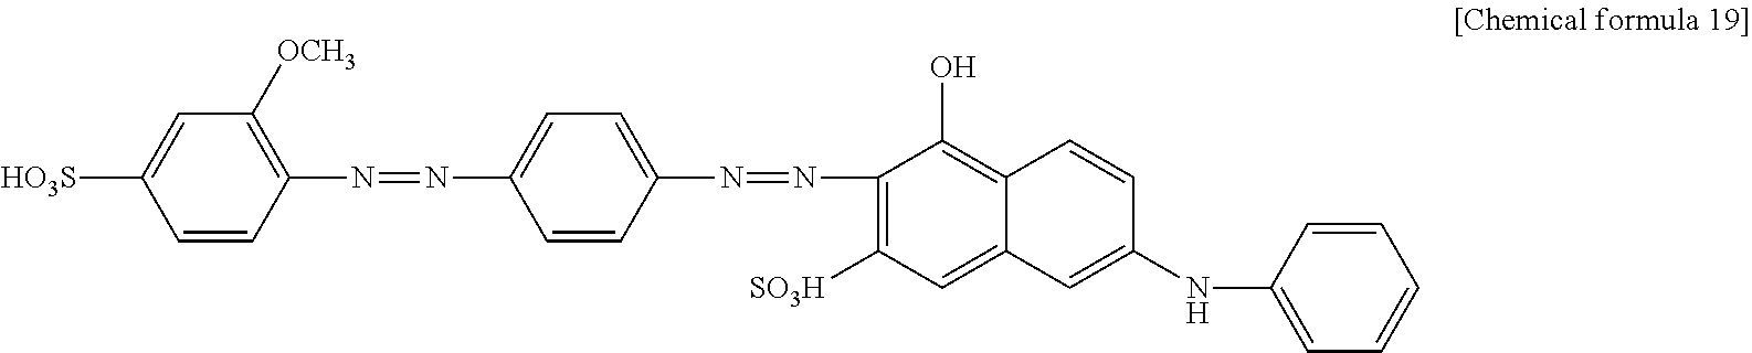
C1=CC(N=NC2=CC=C(N=NC3=C([SO3H])C=C4C(=C3O)C=CC(NC3=CC=CC=C3)=C4)C=C2)=C([OCH3])C=C1[HO3S]
